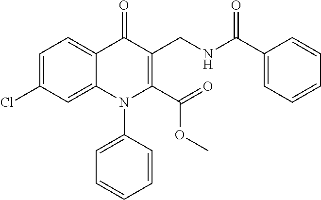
C1=C(Cl)C=C2C(=C1)C(=O)C(CNC(=O)C1=CC=CC=C1)=C(C(=O)OC)N2C1=CC=CC=C1
